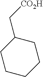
C1CCCC(C[CO2H])C1
